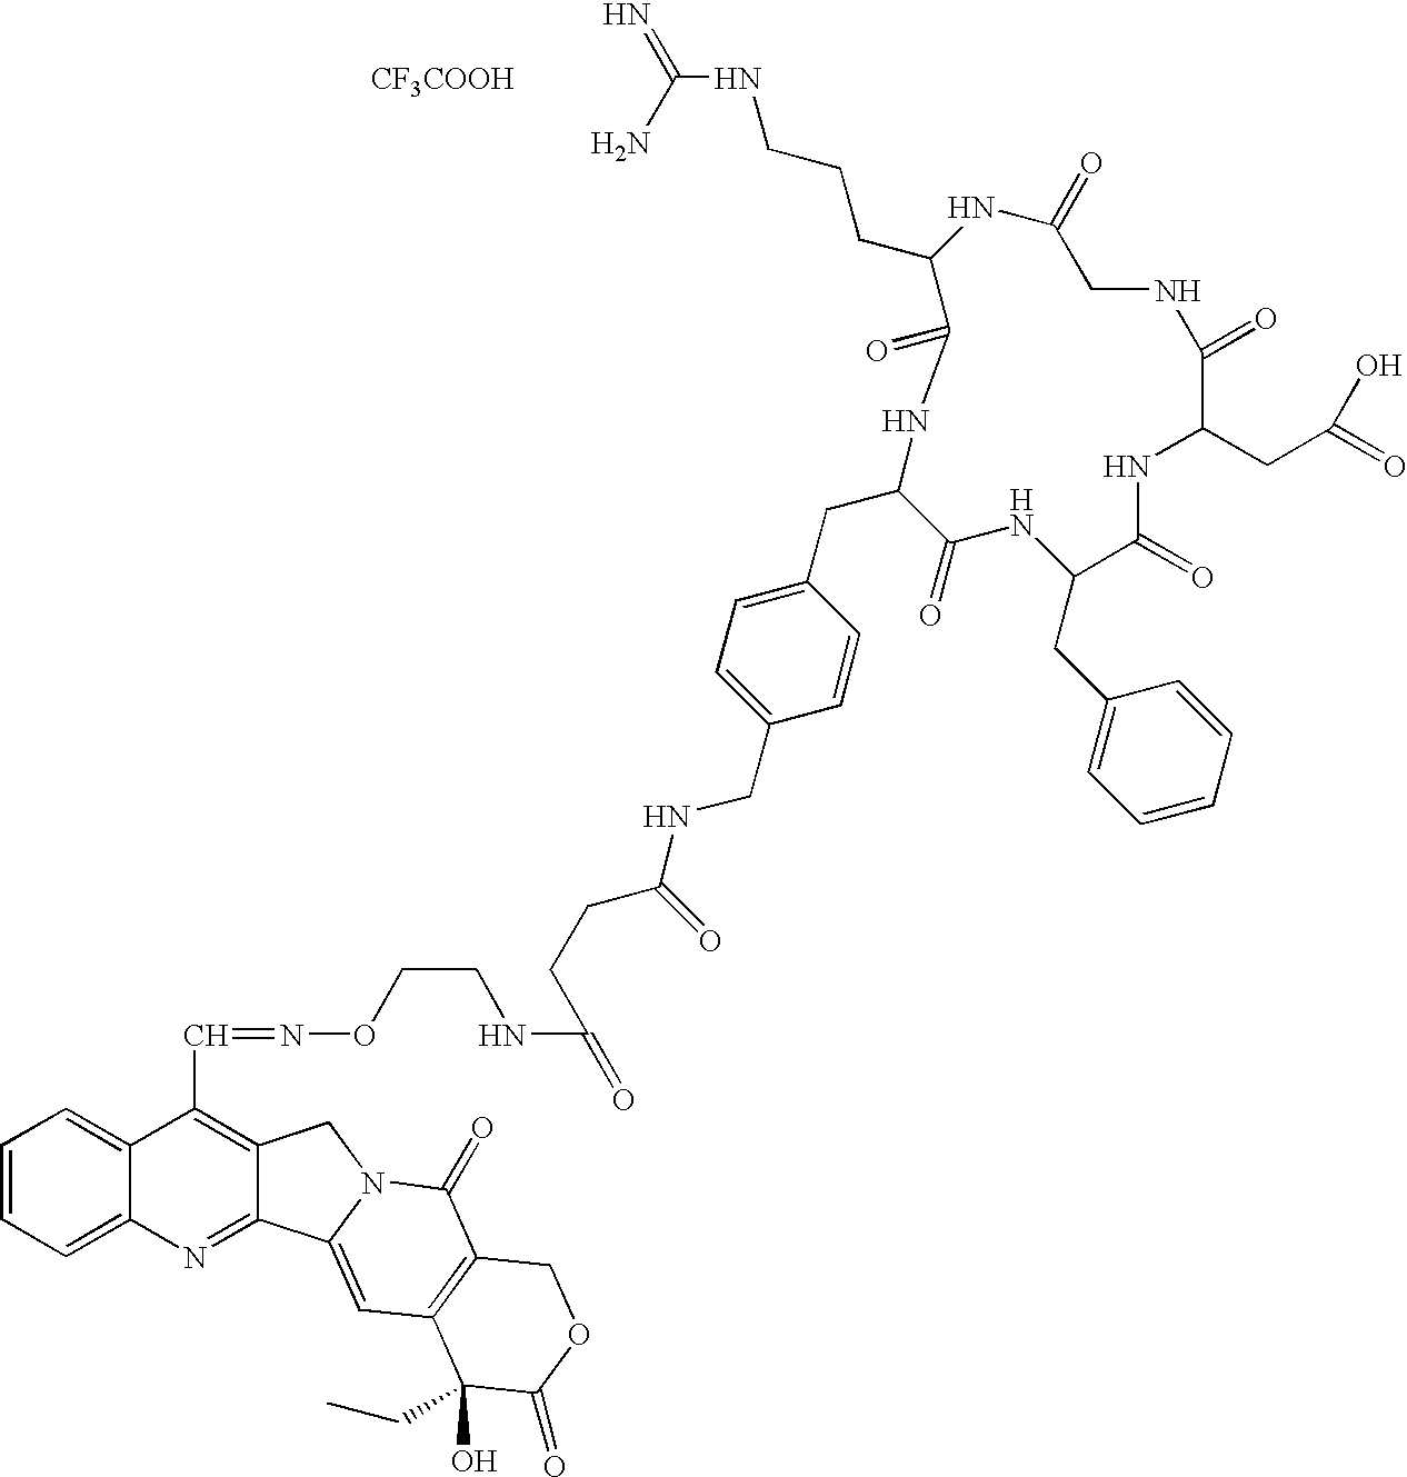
C1=CC=C2C(=C1)C(C=NOCCNC(=O)CCC(NCC1=CC=C(CC3C(=O)NC(CC4=CC=CC=C4)C(=O)NC(CC(=O)O)C(=O)NCC(=O)NC(CCCNC(=N)N)C(=O)N3)C=C1)=O)=C1C(=N2)C2=CC3=C(C(=O)N2C1)COC(=O)C3(O)CC.[CF3COOH]
